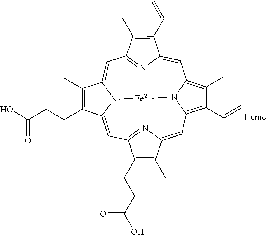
C1=C2N=C(C=C3N4C(=CC5=NC(=CC6=C(C=C)C(C)=C1N6[Fe]4)C(C)=C5CCC(O)=O)C(CCC(O)=O)=C3C)C(C)=C2C=C
